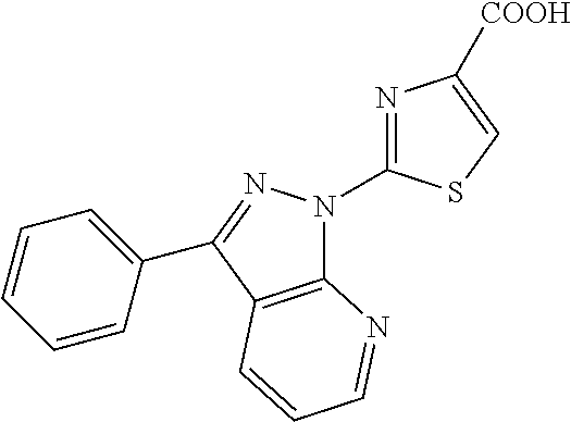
C12=C(C(C3=CC=CC=C3)=NN1C1=NC([COOH])=CS1)C=CC=N2
